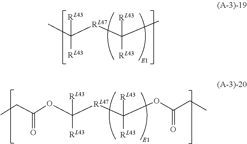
[RL43]C([RL47]C(C)([RL43])[RL43])(C)[RL43].[RL43]C([RL47]C(OC(CC)=O)([RL43])[RL43])(OC(CC)=O)[RL43]
